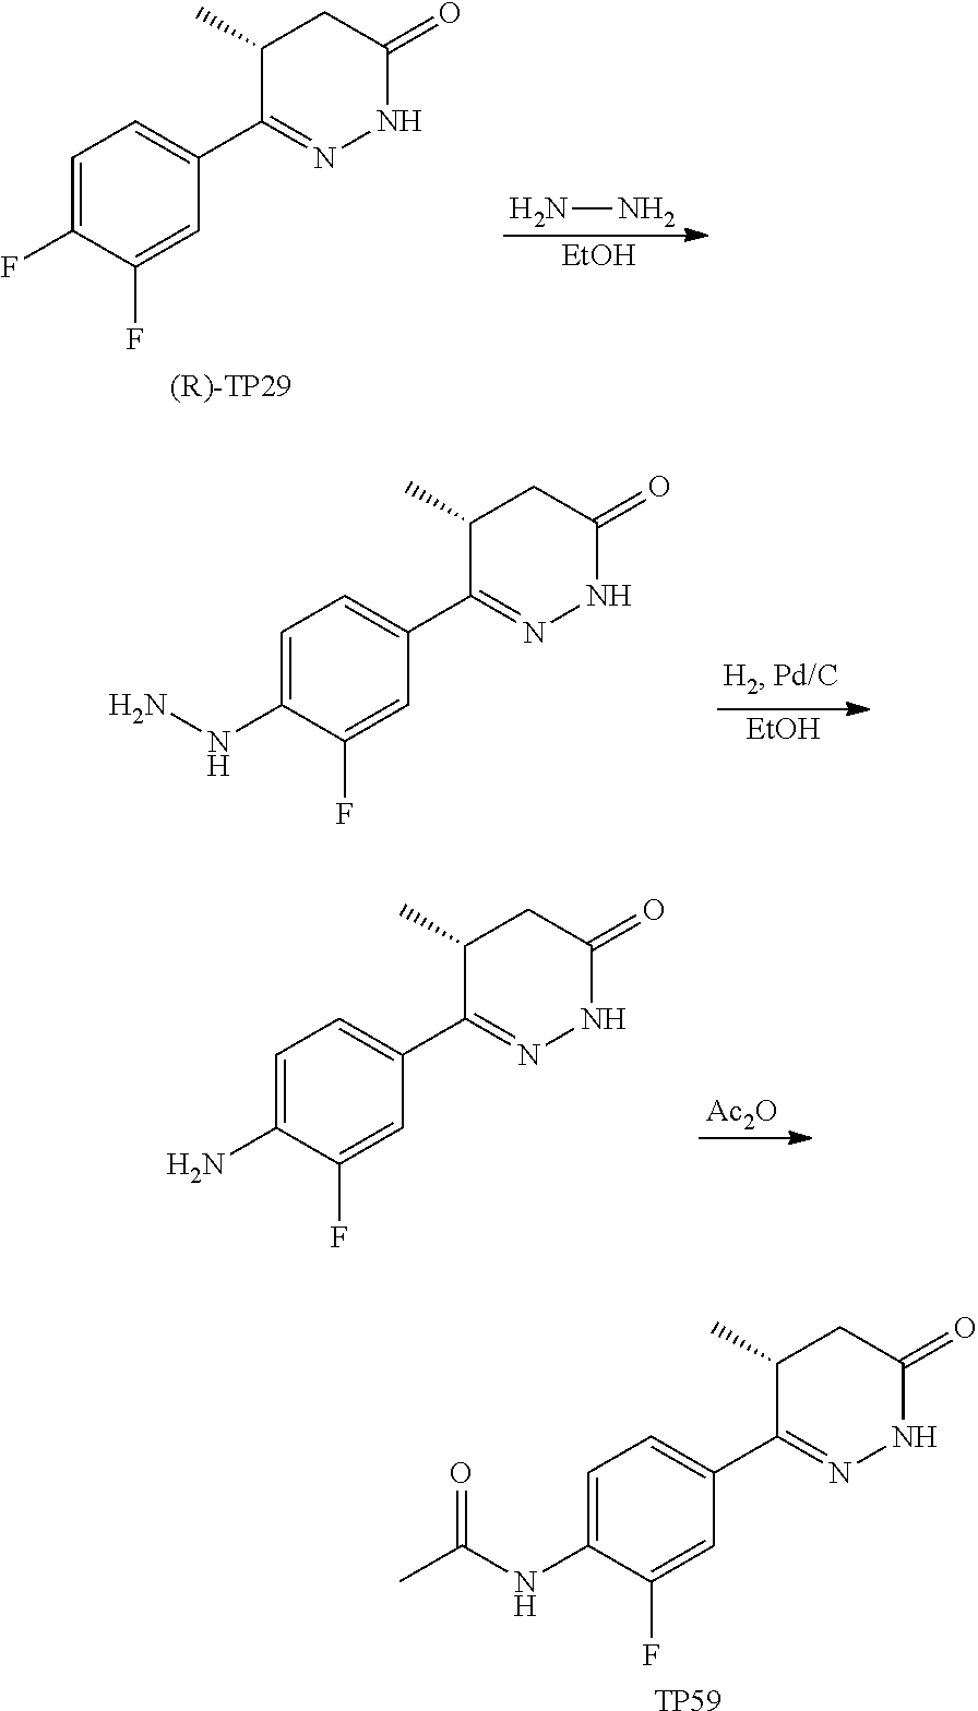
C1=C(F)C(F)=CC(C2=NNC(=O)CC2C)=C1.NN.[EtOH].C1=C(NN)C(F)=CC(C2=NNC(=O)CC2C)=C1.[EtOH].C1=C(N)C(F)=CC(C2=NNC(=O)CC2C)=C1.[Ac2O].C1=C(NC(C)=O)C(F)=CC(C2=NNC(=O)CC2C)=C1.[TP59]
